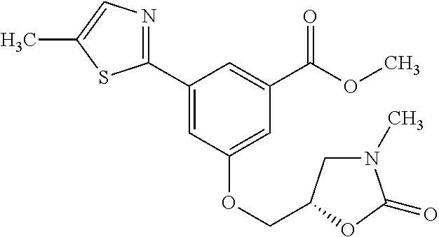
C1(C2=CC(OCC3CN(C)C(=O)O3)=CC(C(=O)OC)=C2)=NC=C(C)S1
